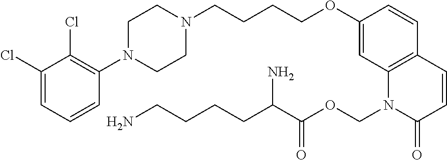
C1(Cl)=CC=CC(N2CCN(CCCCOC3=CC4=C(C=C3)C=CC(=O)N4COC(=O)C(CCCCN)N)CC2)=C1Cl
